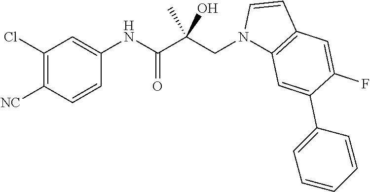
C1(Cl)=C([NC])C=CC(NC(=O)C(CN2C3=C(C=C2)C=C(F)C(C2=CC=CC=C2)=C3)(C)O)=C1
